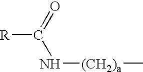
C([R])(=O)N[(CH2)a]C
